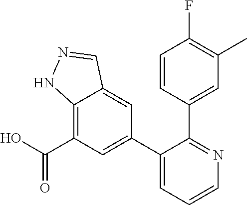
C12=C(C(=O)O)C=C(C3=CC=CN=C3C3=CC(C)=C(F)C=C3)C=C1C=NN2
